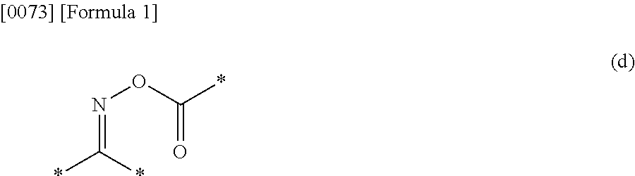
N(=C(*)*)OC(=O)*
